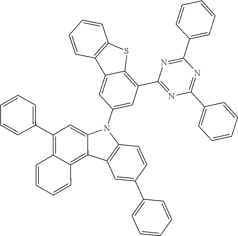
C1=CC=CC(C2=NC(C3=CC=CC=C3)=NC(C3=C4C(=CC(N5C6=CC(C7=CC=CC=C7)=C7C(=C6C6=C5C=CC(C5=CC=CC=C5)=C6)C=CC=C7)=C3)C3=C(S4)C=CC=C3)=N2)=C1
